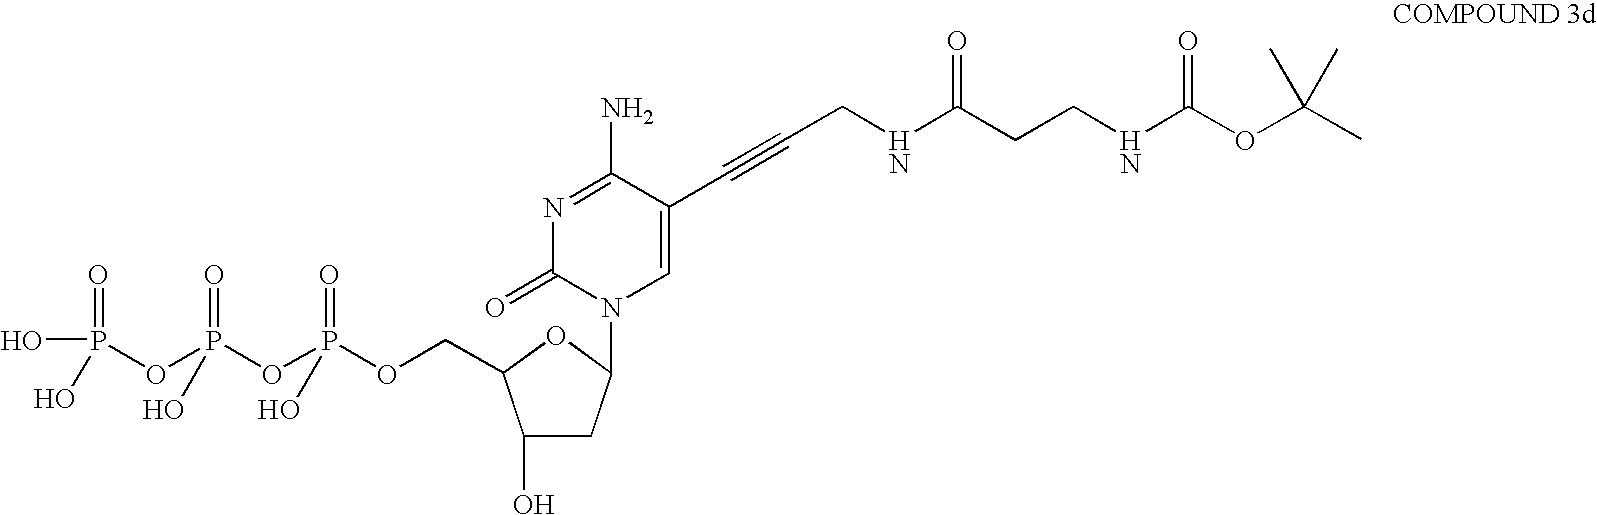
C1(O)CC(N2C=C(C#CCNC(CCNC(OC(C)(C)C)=O)=O)C(N)=NC2=O)OC1COP(OP(OP(O)(=O)O)(=O)O)(=O)O
